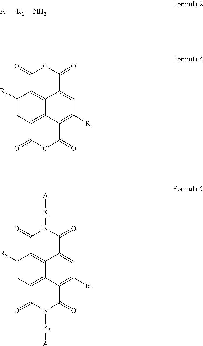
C1([R3])=CC2=C3C4=C1C(=O)OC(=O)C4=CC([R3])=C3C(=O)OC2=O.[A][R1]N.C1([R3])=CC2=C3C4=C1C(=O)N([R1][A])C(=O)C4=CC([R3])=C3C(=O)N([R2][A])C2=O
